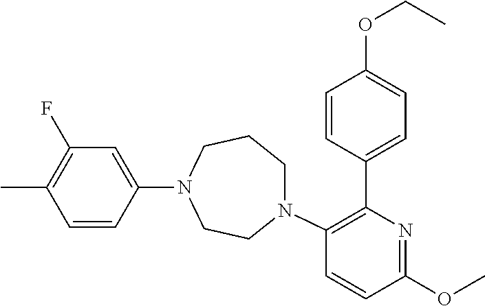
C1=CC(N2CCCN(C3=C(C4=CC=C(OCC)C=C4)N=C(OC)C=C3)CC2)=CC(F)=C1C
